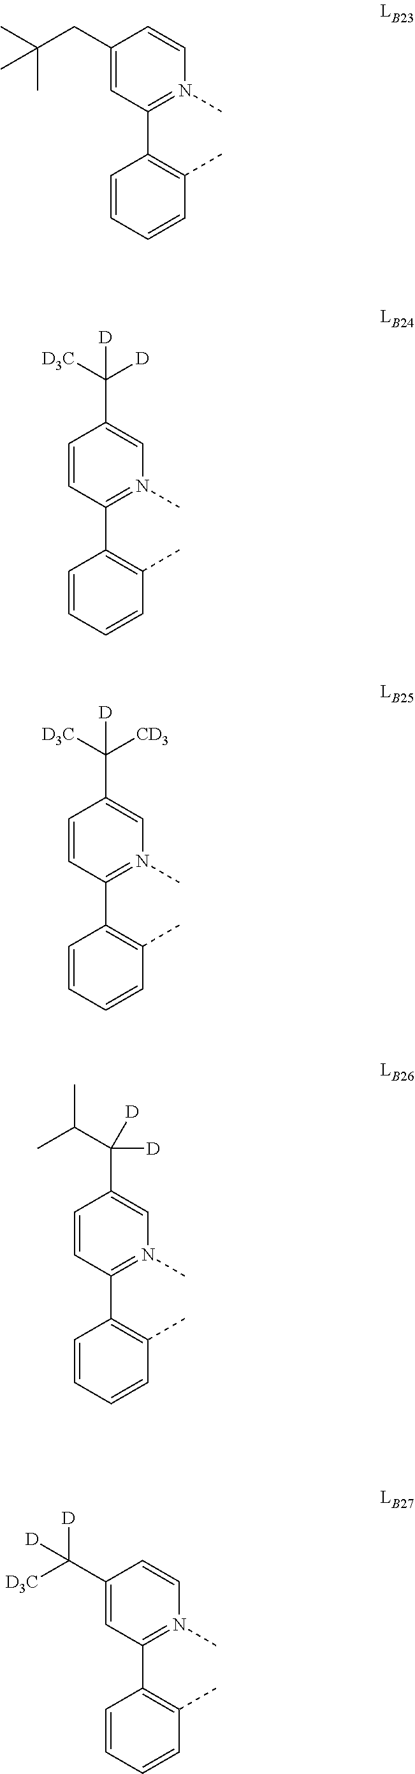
C1(CC(C)(C)C)=CC(C2=C(C)C=CC=C2)=N(C)C=C1.C1=CC(C2=C(C)C=CC=C2)=N(C)C=C1C([D3C])([D])[D].C1=CC(C2=C(C)C=CC=C2)=N(C)C=C1C([D3C])([CD3])[D].C1=CC(C2=C(C)C=CC=C2)=N(C)C=C1C(C(C)C)([D])[D].C1(C([D3C])([D])[D])=CC(C2=C(C)C=CC=C2)=N(C)C=C1
